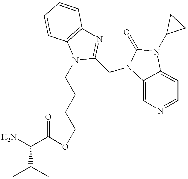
N1(CCCCOC(C(N)C(C)C)=O)C(CN2C3=CN=CC=C3N(C3CC3)C2=O)=NC2=C1C=CC=C2
